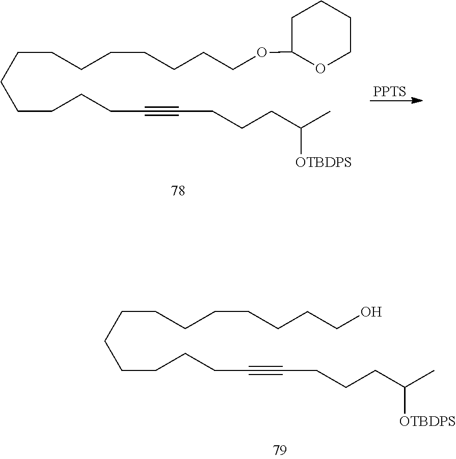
C(CCO)CCCCCCCCCCC#CCCCC(C)[OTBDPS].C(CCOC1OCCCC1)CCCCCCCCCCC#CCCCC(C)[OTBDPS].[PPTS]
